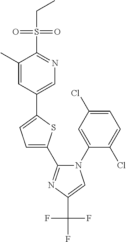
C1=C(C2=NC(C(F)(F)F)=CN2C2=CC(Cl)=CC=C2Cl)SC(C2=CN=C(S(=O)(=O)CC)C(C)=C2)=C1
